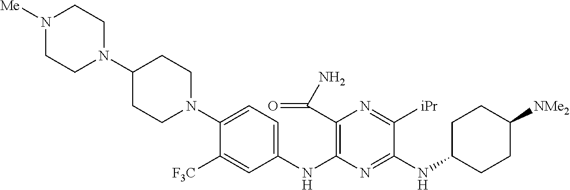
C1(NC2=C(C(N)=O)N=C([iPr])C(NC3CCC([NMe2])CC3)=N2)=CC=C(N2CCC(N3CCN([Me])CC3)CC2)C([F3C])=C1
